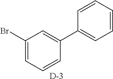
C1(Br)=CC=CC(C2=CC=CC=C2)=C1.[D]
